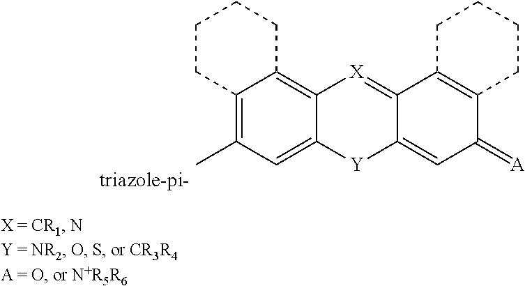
C12=C(C)C=C3C(=C1CCCC2)[X]=C1C(=CC(=[A])C2=C1CCCC2)[Y]3
